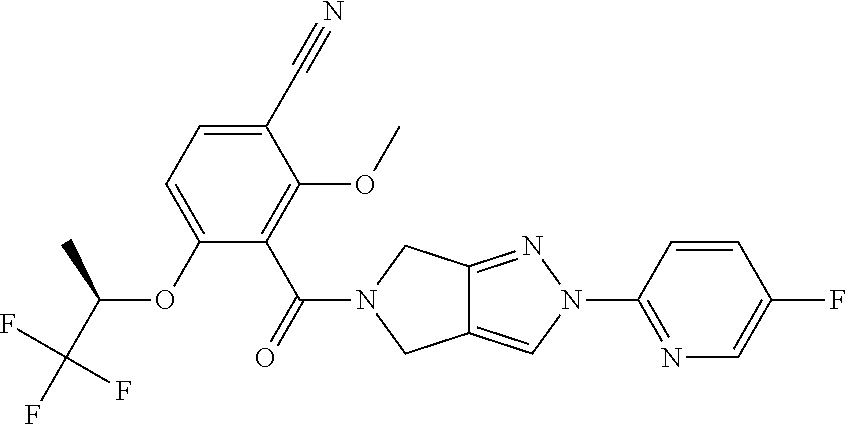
O(C1=CC=C(C#N)C(OC)=C1C(=O)N1CC2=CN(C3=NC=C(F)C=C3)N=C2C1)C(C(F)(F)F)C
